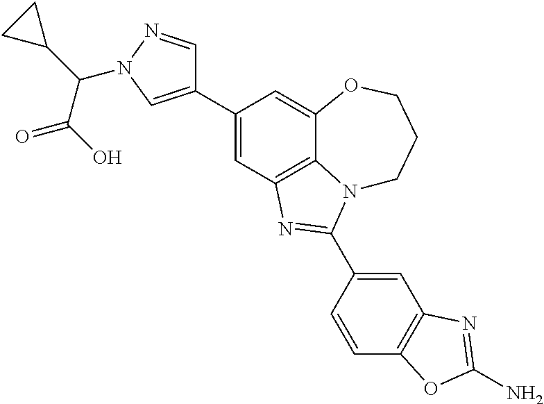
C1(C2=CN(C(C3CC3)C(O)=O)N=C2)=CC2=C3C(=C1)OCCCN3C(C1=CC3=C(C=C1)OC(N)=N3)=N2
